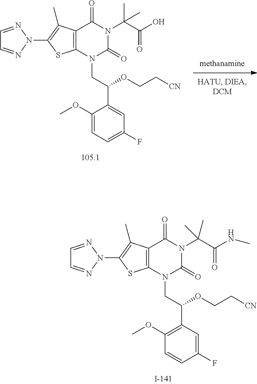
C12=C(N(CC(C3=C(OC)C=CC(F)=C3)OCC[CN])C(=O)N(C(C(NC)=O)(C)C)C1=O)SC(N1N=CC=N1)=C2C.C12=C(N(CC(C3=CC(F)=CC=C3OC)OCC[CN])C(=O)N(C(C(O)=O)(C)C)C1=O)SC(N1N=CC=N1)=C2C
